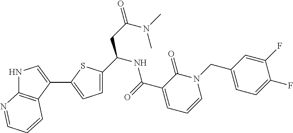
N1C2=C(C(C3=CC=C(C(NC(C4=CC=CN(CC5=CC=C(F)C(F)=C5)C4=O)=O)CC(=O)N(C)C)S3)=C1)C=CC=N2
